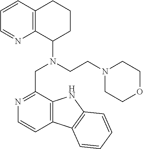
C1=CC2=C(N=C1)C(N(CCN1CCOCC1)CC1=NC=CC3=C1NC1=C3C=CC=C1)CCC2
